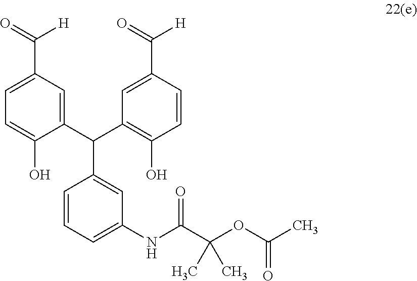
C1=CC=C(NC(C(OC(C)=O)(C)C)=O)C=C1C(C1=CC(C([H])=O)=CC=C1O)C1=C(O)C=CC(C([H])=O)=C1
